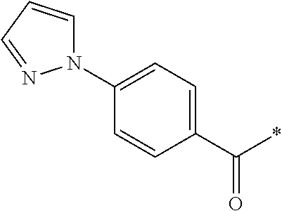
C1(C(*)=O)=CC=C(N2C=CC=N2)C=C1
